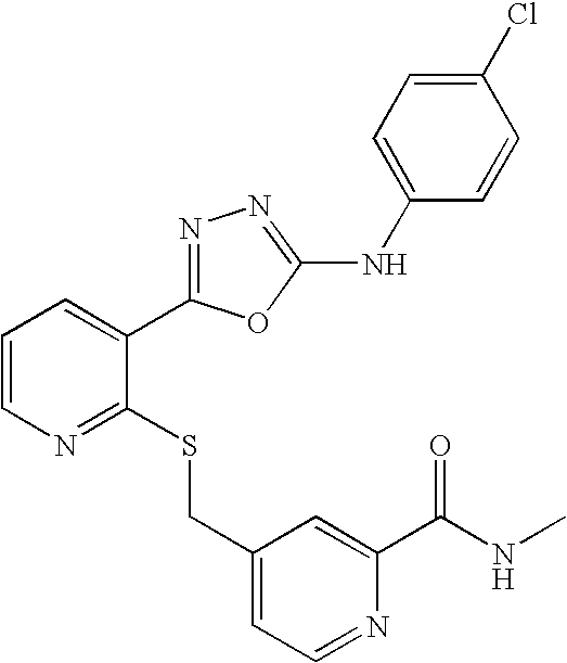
C1=CN=C(SCC2=CC=NC(C(NC)=O)=C2)C(C2=NN=C(NC3=CC=C(Cl)C=C3)O2)=C1
